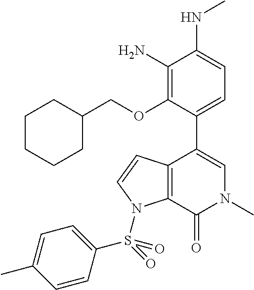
C1=C(C2=CN(C)C(=O)C3=C2C=CN3S(=O)(C2=CC=C(C)C=C2)=O)C(OCC2CCCCC2)=C(N)C(NC)=C1
